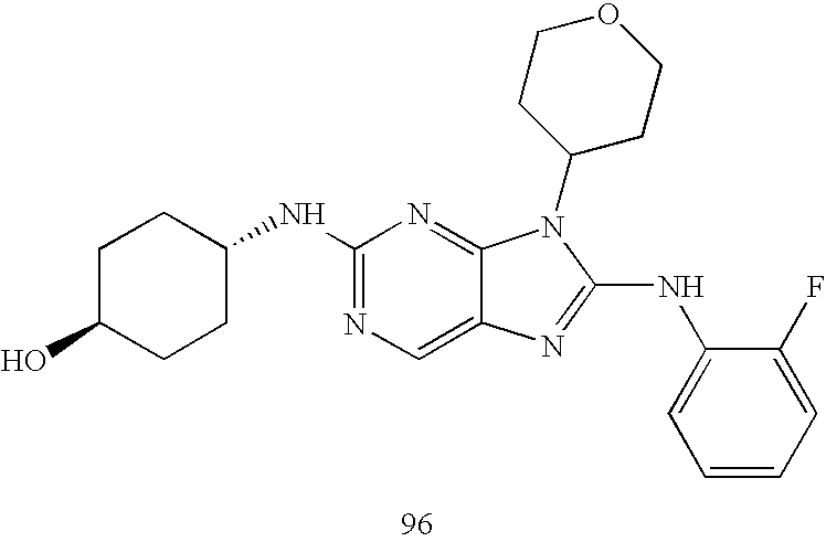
N(C1=NC=C2C(=N1)N(C1CCOCC1)C(NC1=CC=CC=C1F)=N2)C1CCC(O)CC1
